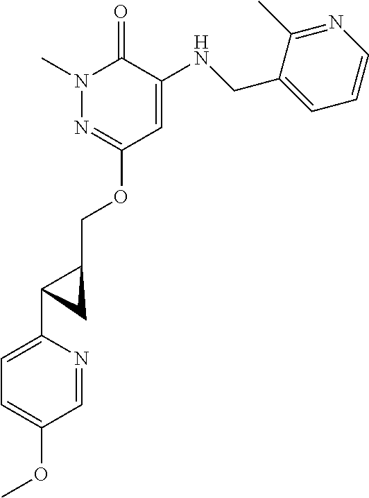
N1(C)N=C(OCC2CC2C2=CC=C(OC)C=N2)C=C(NCC2=CC=CN=C2C)C1=O
